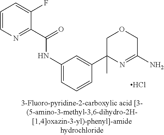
C1(C(=O)NC2=CC=CC(C3(C)N=C(N)COC3)=C2)=NC=CC=C1F.Cl
